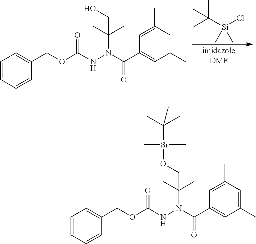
CC([Si](Cl)(C)C)(C)C.C1=CC=CC(COC(NN(C(C)(C)CO)C(C2=CC(C)=CC(C)=C2)=O)=O)=C1.C1=CC=CC(COC(NN(C(C)(C)CO[Si](C)(C)C(C)(C)C)C(C2=CC(C)=CC(C)=C2)=O)=O)=C1
